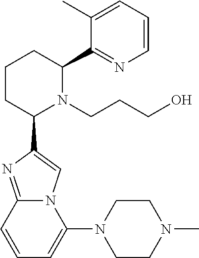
C1CC(C2=CN3C(=N2)C=CC=C3N2CCN(C)CC2)N(CCCO)C(C2=NC=CC=C2C)C1
